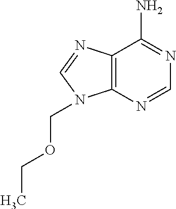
C12=C(N=CN1COCC)C(N)=NC=N2
